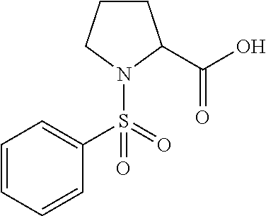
C1(S(=O)(N2C(C(O)=O)CCC2)=O)=CC=CC=C1
